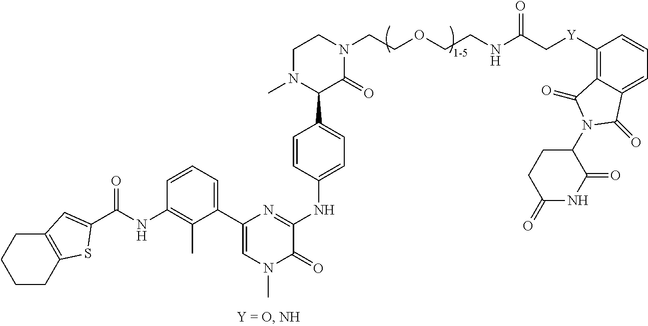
N1(C)C(C2=CC=C(NC3=NC(C4=CC=CC(NC(=O)C5=CC6=C(CCCC6)S5)=C4C)=CN(C)C3=O)C=C2)C(=O)N(CCOCCNC(C[Y]C2=C3C(=CC=C2)C(=O)N(C2CCC(=O)NC2=O)C3=O)=O)CC1
